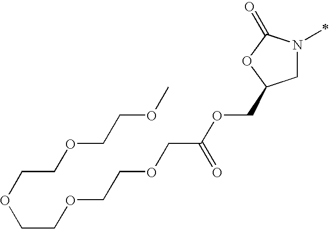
C1N(C)C(=O)OC1COC(COCCOCCOCCOCCOC)=O
